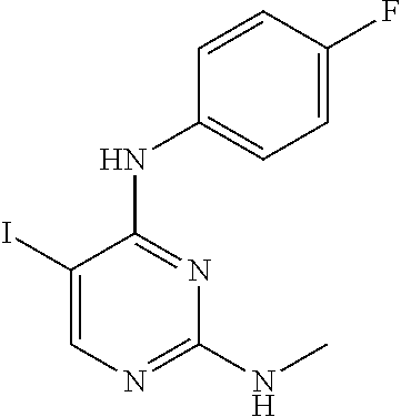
C1(I)=CN=C(NC)N=C1NC1=CC=C(F)C=C1
